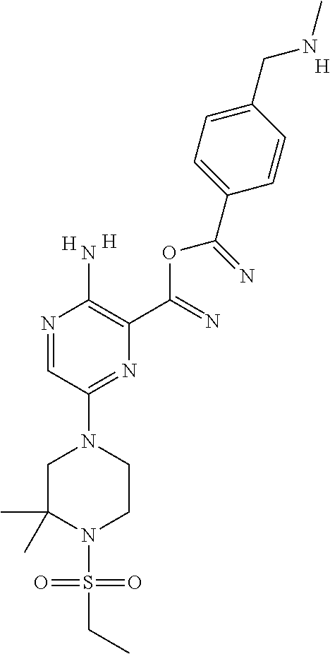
[H].[H].N1=CC(N2CC(C)(C)N(S(CC)(=O)=O)CC2)=NC(C(OC(C2=CC=C(CNC)C=C2)=N)=N)=C1N.[H]
